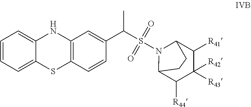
C1=CC=C2C(=C1)NC1=C(S2)C=CC(C(C)S(N2C3C([R44])C([R43])([R42])C([R41])C2CC3)(=O)=O)=C1
